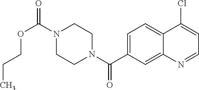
N1(C(OCCC)=O)CCN(C(=O)C2=CC=C3C(=C2)N=CC=C3Cl)CC1
